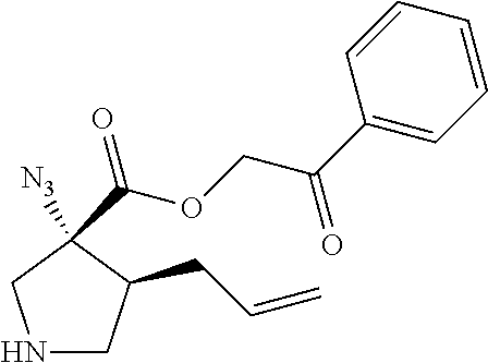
N1CC(CC=C)C([N3])(C(=O)OCC(=O)C2=CC=CC=C2)C1
